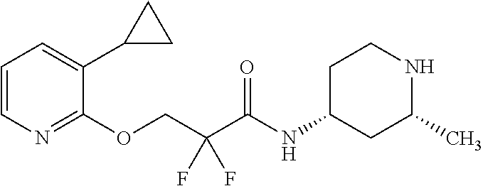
C1=CN=C(OCC(C(NC2CC(C)NCC2)=O)(F)F)C(C2CC2)=C1
